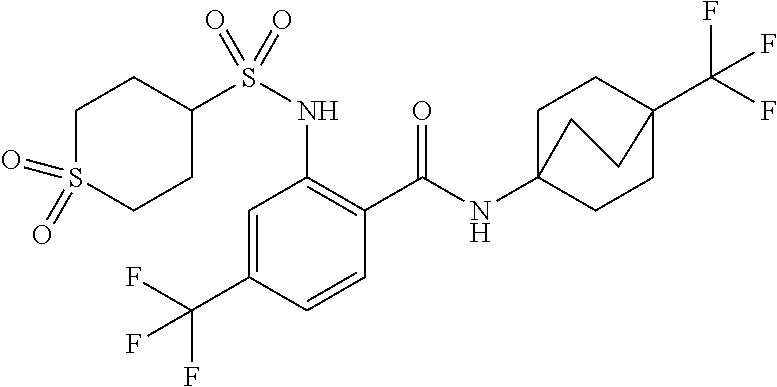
C1=C(C(F)(F)F)C=CC(C(=O)NC23CCC(C(F)(F)F)(CC2)CC3)=C1NS(C1CCS(=O)(=O)CC1)(=O)=O
